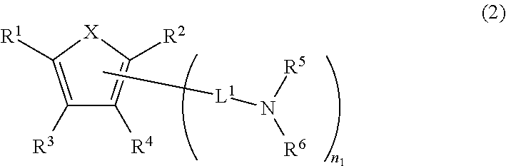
C1([R3])=C([R1])[X]C([R2])=C1[R4].C[L1]N([R5])[R6]
